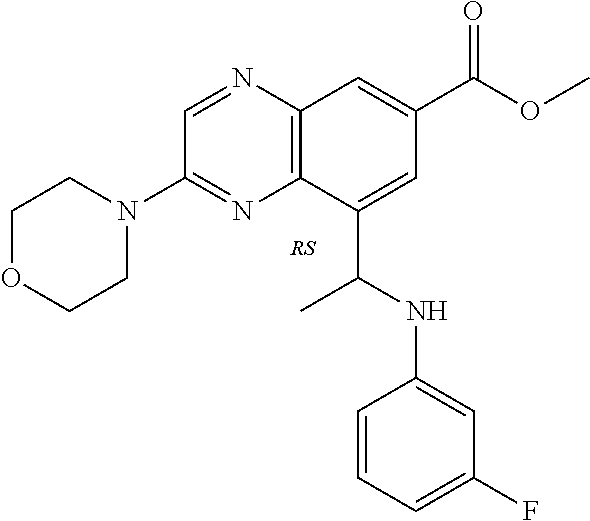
C1(N2CCOCC2)=NC2=C(N=C1)C=C(C(=O)OC)C=C2C(NC1=CC(F)=CC=C1)C
